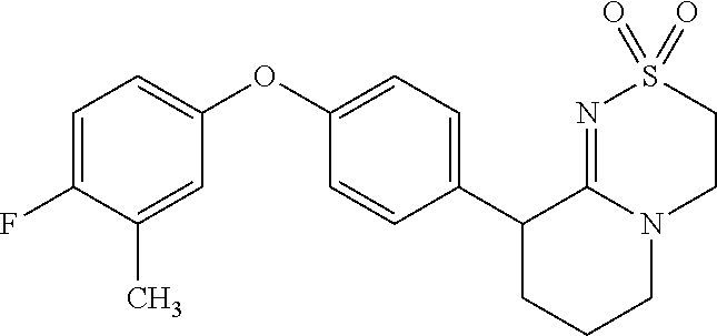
C1(C2CCCN3C2=NS(=O)(=O)CC3)=CC=C(OC2=CC=C(F)C(C)=C2)C=C1
